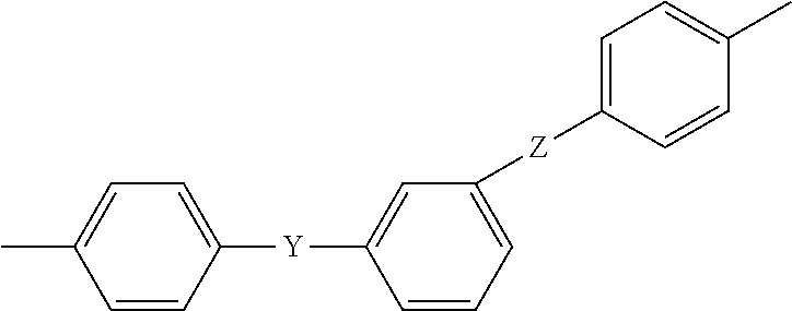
C1=CC([Y]C2=CC([Z]C3=CC=C(C)C=C3)=CC=C2)=CC=C1C
